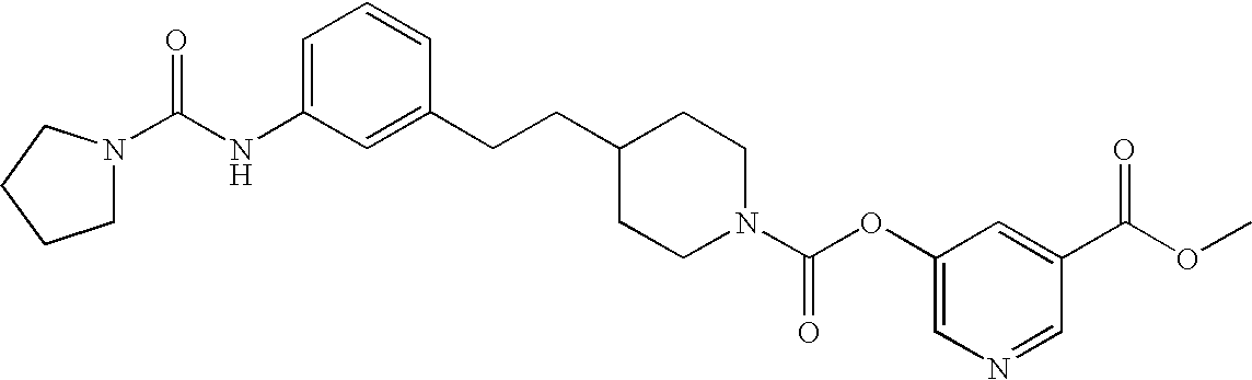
N1(C(OC2=CN=CC(C(OC)=O)=C2)=O)CCC(CCC2=CC(NC(=O)N3CCCC3)=CC=C2)CC1
